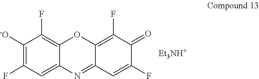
C1([-O])=C(F)C=C2C(=C1F)OC1=C(F)C(=O)C(F)=CC1=N2.[Et3NH+]
